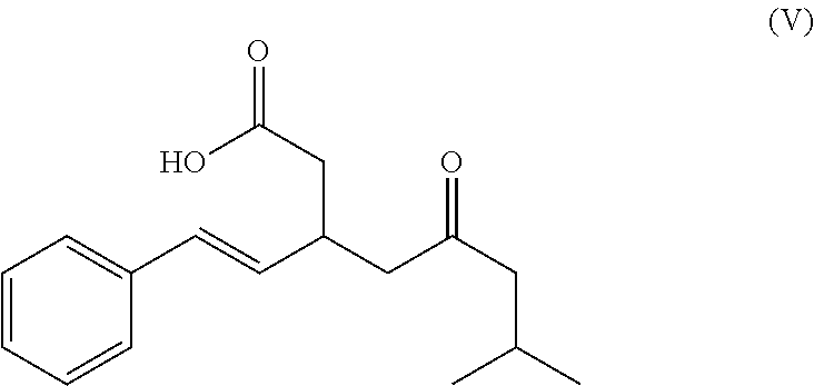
C1=CC=CC(C=CC(CC(=O)CC(C)C)CC(=O)O)=C1
